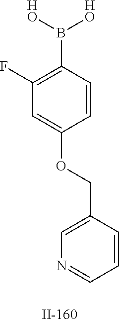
B(C1=C(F)C=C(OCC2=CN=CC=C2)C=C1)([HO])[HO]
